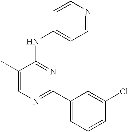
C1=C(C)C(NC2=CC=NC=C2)=NC(C2=CC=CC(Cl)=C2)=N1
